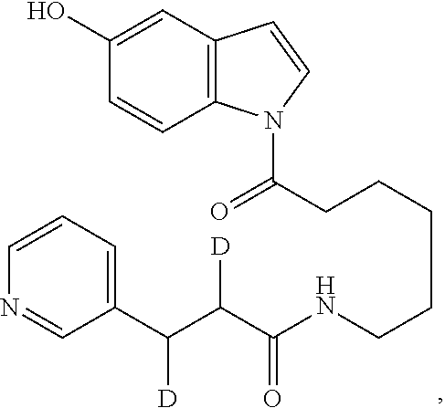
C12=C(C=C(O)C=C1)C=CN2C(CCCCCNC(C(C(C1=CC=CN=C1)[D])[D])=O)=O
